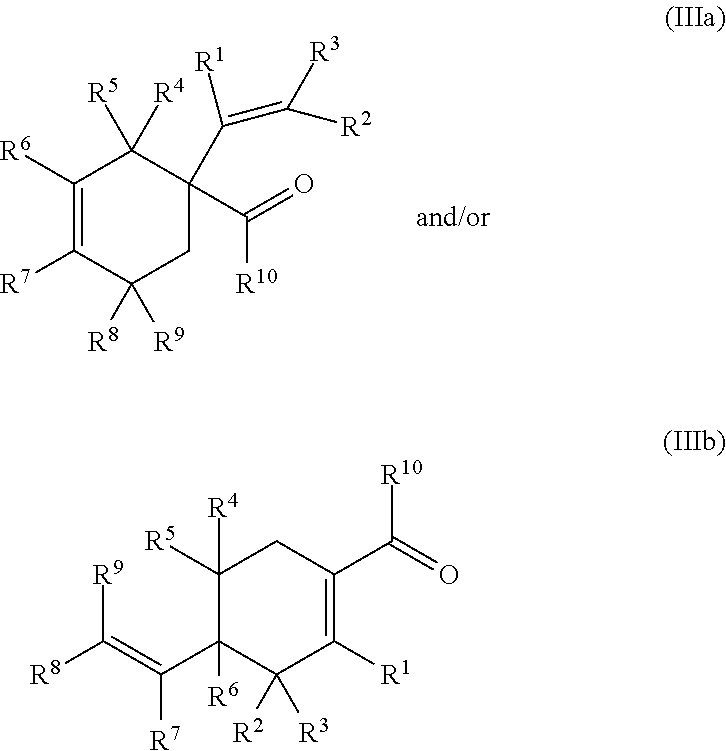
C1([R6])=C([R7])C([R8])([R9])CC(C([R10])=O)(C(=C([R3])[R2])[R1])C1([R5])[R4].C1([R5])([R4])C(C(=C([R8])[R9])[R7])([R6])C([R2])([R3])C([R1])=C(C(=O)[R10])C1
